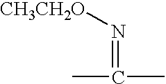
CC(C)=N[CH3CH2O]
